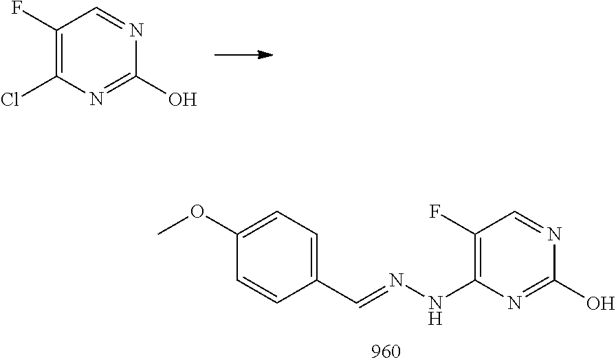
C1(F)=C(Cl)N=C(O)N=C1.C1(F)=C(NN=CC2=CC=C(OC)C=C2)N=C(O)N=C1
